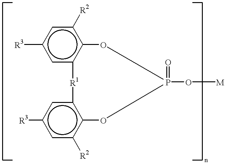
[R3]c1cc2c(c([R2])c1)OP(=O)(O[M])Oc1c(cc([R3])cc1[R2])[R1]2
